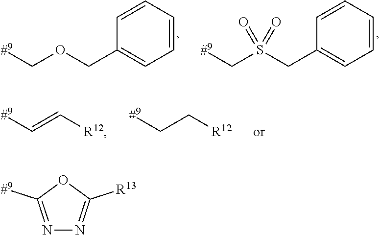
C1=CC=CC=C1COC[#9].C1=CC=CC=C1CS(C[#9])(=O)=O.[R12]C=C[#9].[R12]CC[#9].N1=C([#9])OC([R13])=N1
